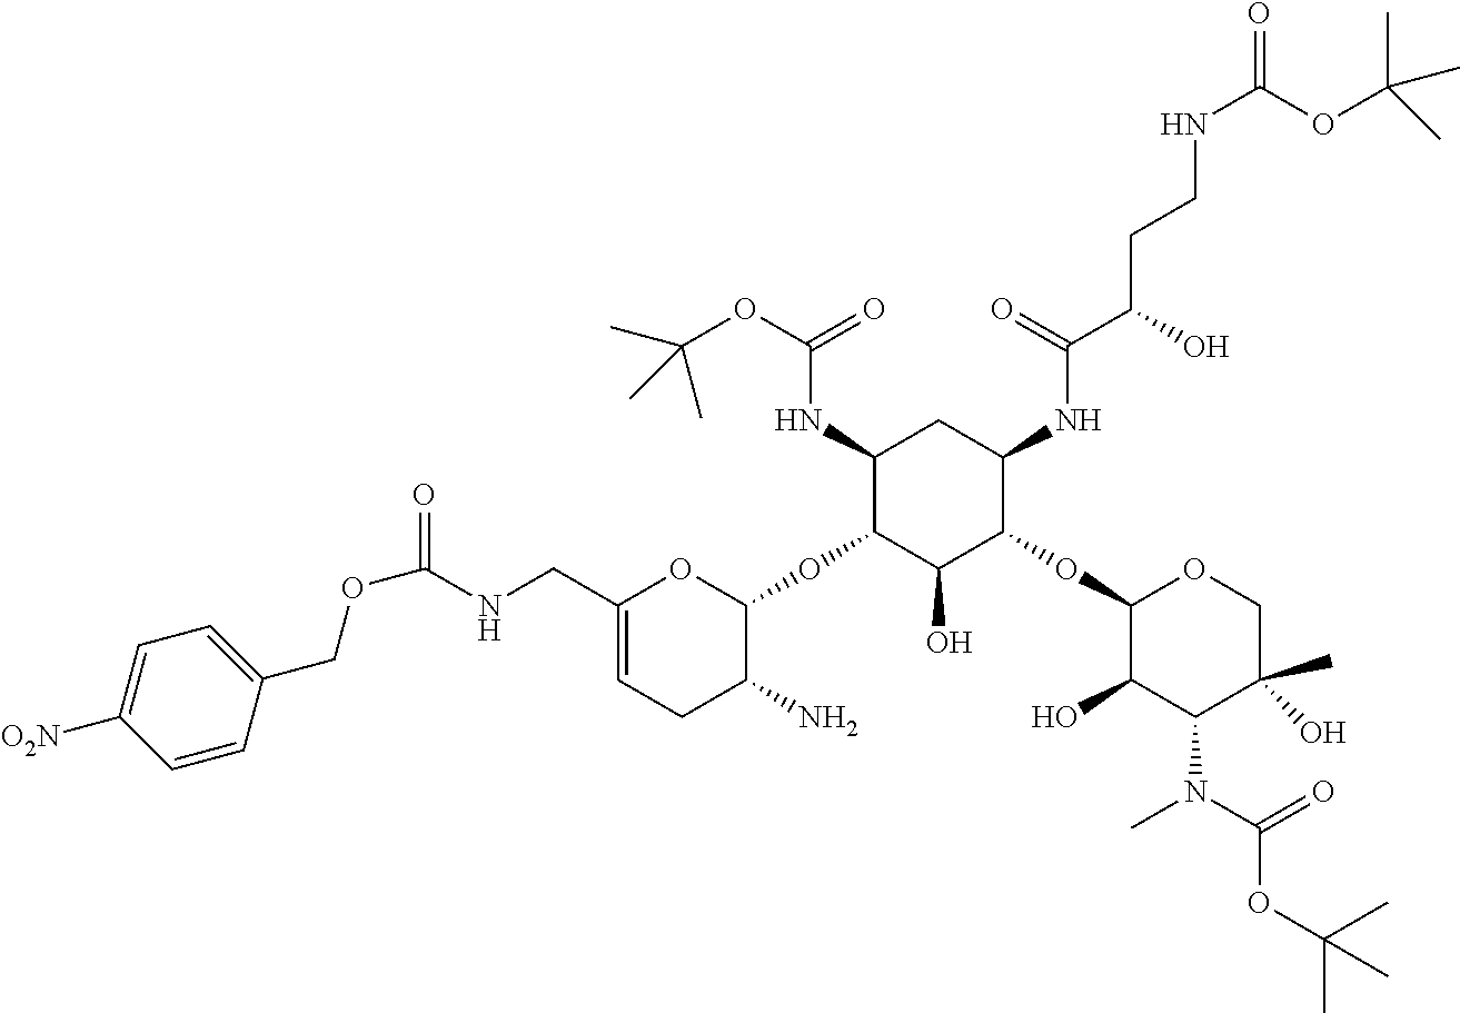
C1(NC(OC(C)(C)C)=O)C(OC2OC(CNC(=O)OCC3=CC=C([O2N])C=C3)=CCC2N)C(O)C(OC2C(O)C(N(C)C(=O)OC(C)(C)C)C(C)(O)CO2)C(NC(C(CCNC(=O)OC(C)(C)C)O)=O)C1
